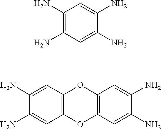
C1(N)=C(N)C=C(N)C(N)=C1.C12=C(OC3=C(O1)C=C(N)C(N)=C3)C=C(N)C(N)=C2
